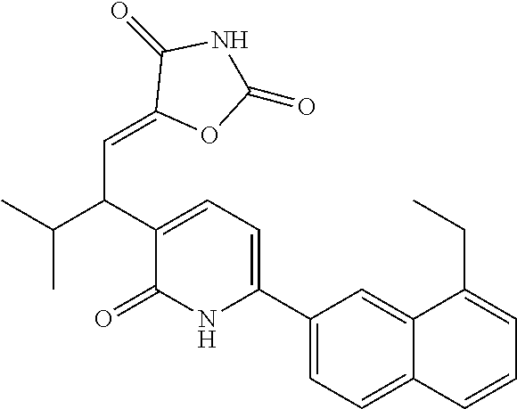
C1(C2=CC=C(C(C(C)C)C=C3OC(=O)NC3=O)C(=O)N2)=CC=C2C(=C1)C(CC)=CC=C2
